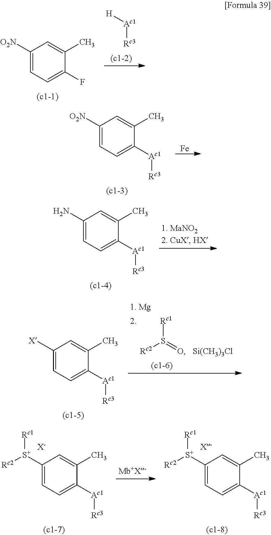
C1([O2N])=CC=C(F)C(C)=C1.[H][Ac1][Rc3].C1([O2N])=CC=C([Ac1][Rc3])C(C)=C1.[Fe].C1(N)=CC=C([Ac1][Rc3])C(C)=C1.C1([X])=CC=C([Ac1][Rc3])C(C)=C1.[Rc2]S(=O)[Rc1].[Si(CH3)3Cl].C1([S+]([Rc2])[Rc1])=CC=C([Ac1][Rc3])C(C)=C1.[X-].C1([S+]([Rc2])[Rc1])=CC=C([Ac1][Rc3])C(C)=C1.[X-]
